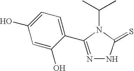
C(C)(C)N1C(=S)NN=C1C1=CC=C(O)C=C1O
